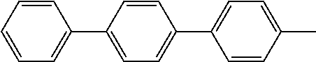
C1=CC=C(C2=CC=C(C3=CC=C(C)C=C3)C=C2)C=C1
